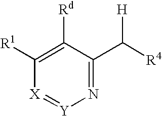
C1([Rd])=C([R1])[X]=[Y]N=C1C([R4])[H]
